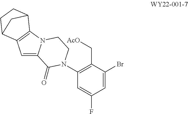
C1=C2N(C3=C1C1CCC3C1)CCN(C1=C(C[AcO])C(Br)=CC(F)=C1)C2=O
